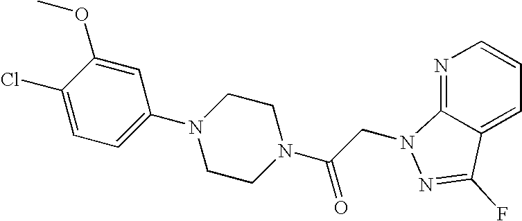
C1(OC)=CC(N2CCN(C(=O)CN3C4=NC=CC=C4C(F)=N3)CC2)=CC=C1Cl
